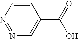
N1=NC=C(C(=O)O)C=C1
